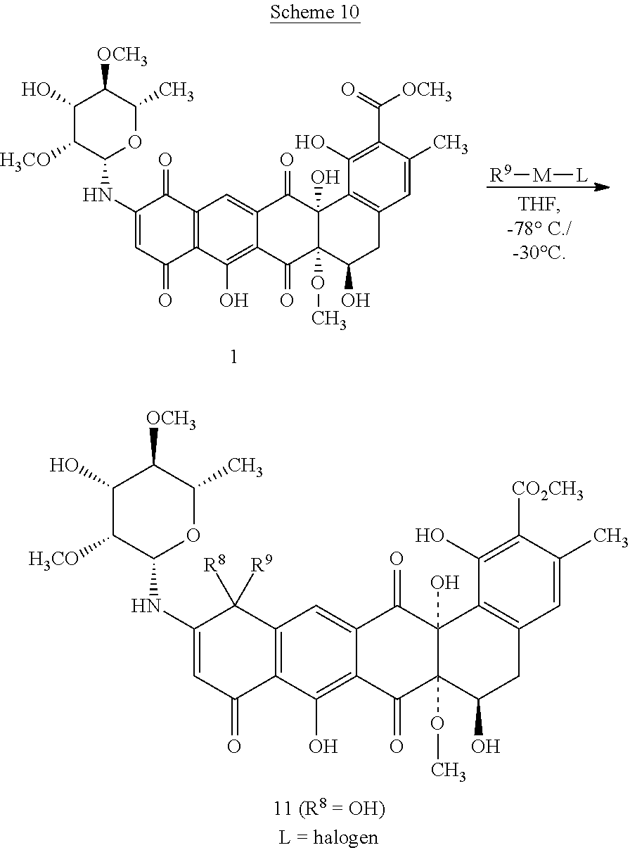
C12=C(C(O)=C3C(=C1)C(=O)C1(O)C(OC)(C3=O)C(O)CC3=C1C(O)=C(C(=O)[OCH3])C(C)=C3)C(=O)C=C(NC1OC(C)C([OCH3])C(O)C1[H3CO])C2=O.[R9][M][L].C12=C(C(O)=C3C(=C1)C(=O)C1(O)C(OC)(C3=O)C(O)CC3=C1C(O)=C([CO2CH3])C(C)=C3)C(=O)C=C(NC1OC(C)C([OCH3])C(O)C1[H3CO])C2([R9])[R8]
